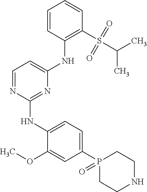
C1=NC(NC2=CC=C(P3(=O)CCNCC3)C=C2OC)=NC(NC2=C(S(C(C)C)(=O)=O)C=CC=C2)=C1
